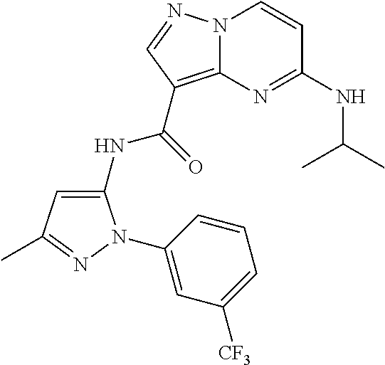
N12C(=C(C(=O)NC3=CC(C)=NN3C3=CC([CF3])=CC=C3)C=N1)N=C(NC(C)C)C=C2
